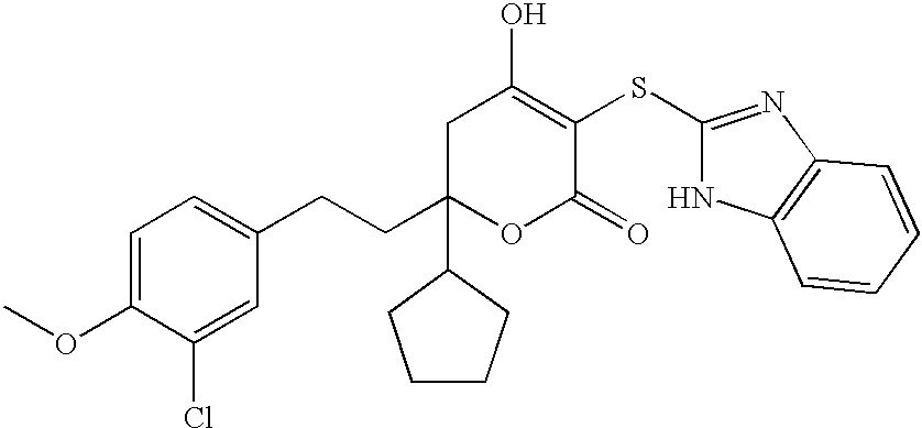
C1C(CCC2=CC=C(OC)C(Cl)=C2)(C2CCCC2)OC(=O)C(SC2=NC3=C(N2)C=CC=C3)=C1O
